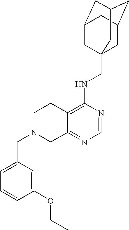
C12=C(NCC34CC5CC(CC(C3)C5)C4)N=CN=C1CN(CC1=CC=CC(OCC)=C1)CC2
